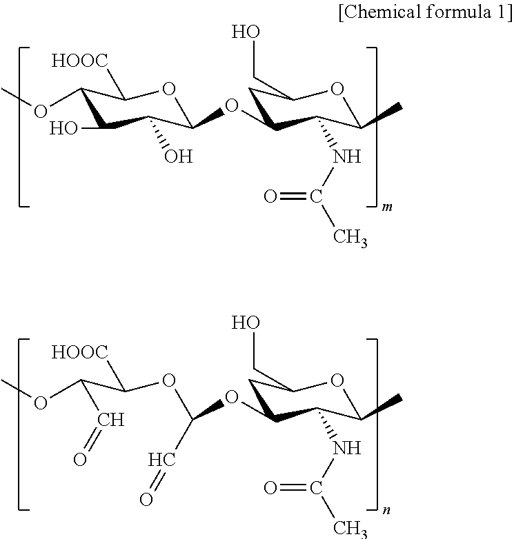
C1(OC)C(O)C(O)C(OC2CC(CO)OC(C)C2NC(C)=O)OC1[HOOC].C(C=O)(C(OC(OC1CC(CO)OC(C)C1NC(C)=O)C=O)[HOOC])OC
